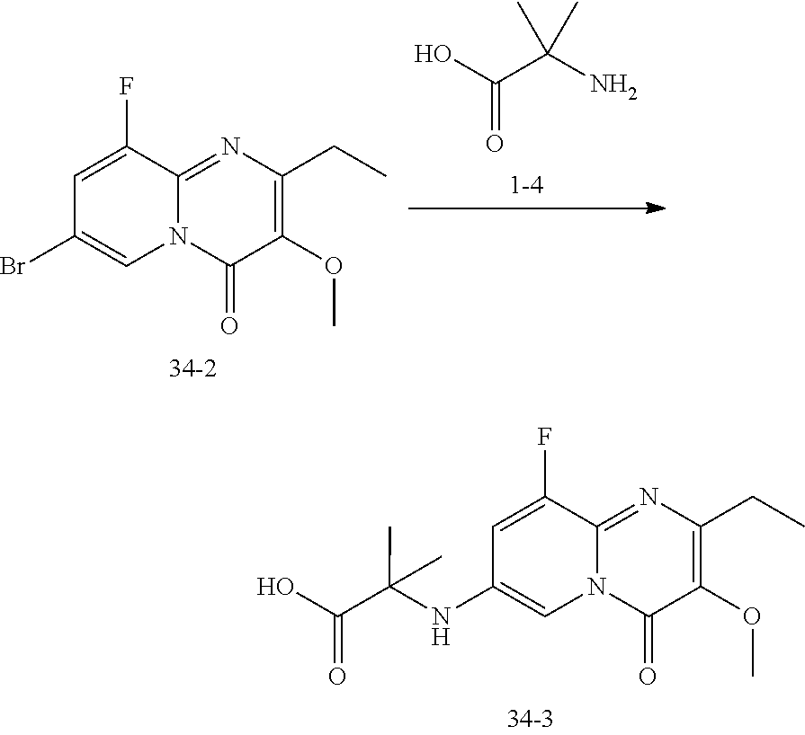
C1=C(F)C2=NC(CC)=C(OC)C(=O)N2C=C1Br.OC(=O)C(N)(C)C.C1=C(F)C2=NC(CC)=C(OC)C(=O)N2C=C1NC(C(O)=O)(C)C
